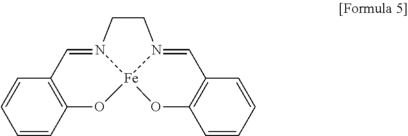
C1=CC=CC2=C1C=N1[Fe]3(O2)OC2=C(C=N3CC1)C=CC=C2
